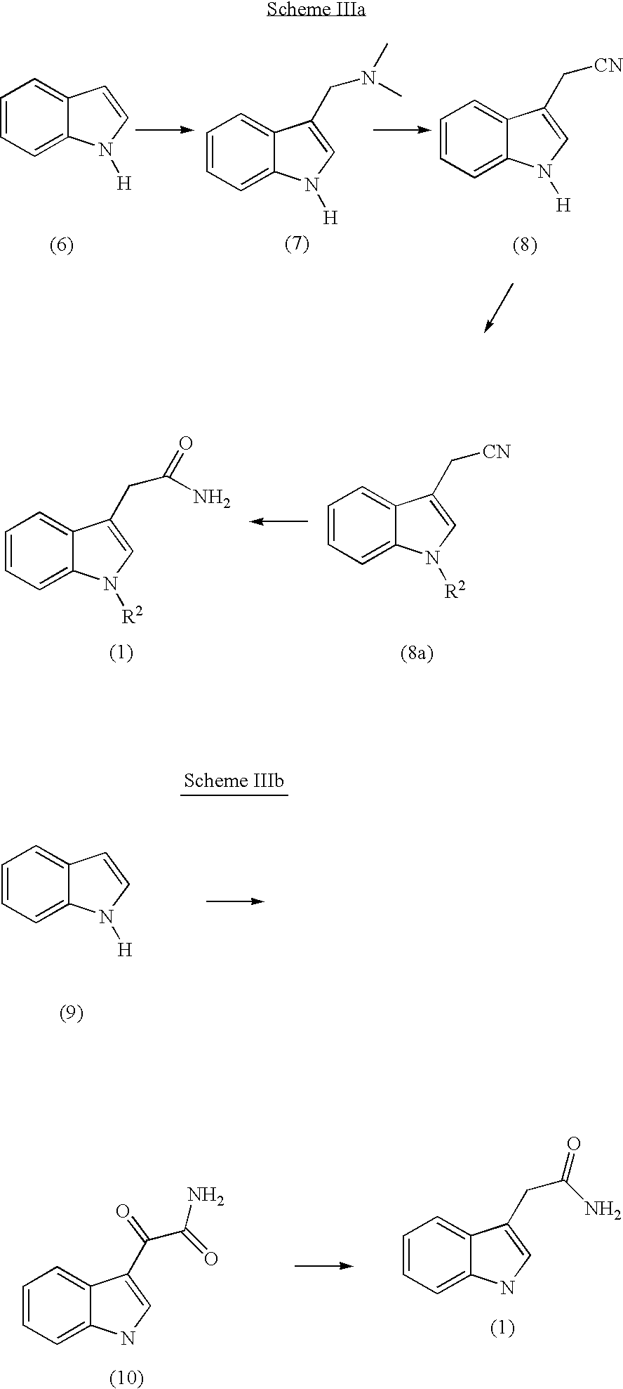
C1=CC=C2C(=C1)C=CN2[H].C1=CC=C2C(=C1)C(CN(C)C)=CN2[H].C1=CC=C2C(=C1)C(C[CN])=CN2[H].C1=CC=C2C(=C1)C(CC(N)=O)=CN2[R2].C1=CC=C2C(=C1)C(C[CN])=CN2[R2].C1=CC=C2C(=C1)C=CN2[H].C1=CC=C2C(=C1)C(C(C(N)=O)=O)=CN2.C1=CC=C2C(=C1)C(CC(=O)N)=CN2
